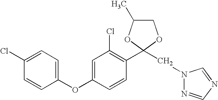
C1(C)COC(CN2N=CN=C2)(C2=C(Cl)C=C(OC3=CC=C(Cl)C=C3)C=C2)O1
